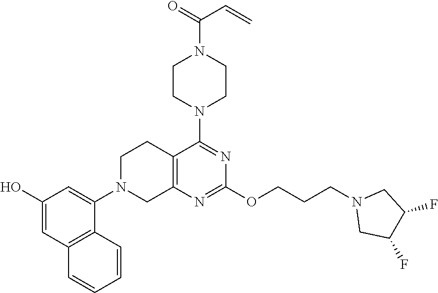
C12=C(N=C(OCCCN3CC(F)C(F)C3)N=C1N1CCN(C(=O)C=C)CC1)CN(C1=CC(O)=CC3=C1C=CC=C3)CC2
